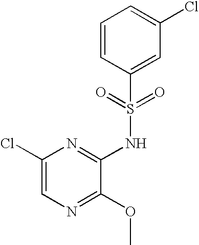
C1(Cl)=CN=C(OC)C(NS(C2=CC(Cl)=CC=C2)(=O)=O)=N1
